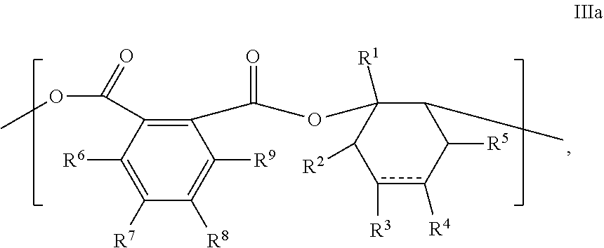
C1([R7])=C([R6])C(C(OC)=O)=C(C(OC2([R1])C(C)C([R5])c([R4])c([R3])C2[R2])=O)C([R9])=C1[R8]
